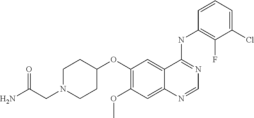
C1(OC2CCN(CC(N)=O)CC2)=C(OC)C=C2C(=C1)C(NC1=C(F)C(Cl)=CC=C1)=NC=N2
